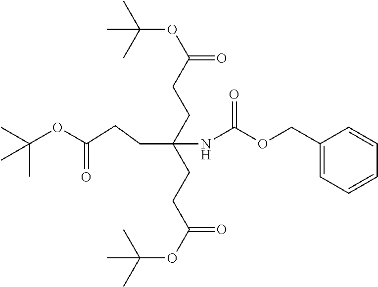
O(C(CCC(CCC(OC(C)(C)C)=O)(CCC(=O)OC(C)(C)C)NC(OCC1=CC=CC=C1)=O)=O)C(C)(C)C
